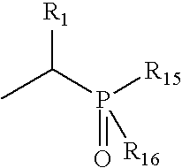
CC(P([R15])([R16])=O)[R1]
